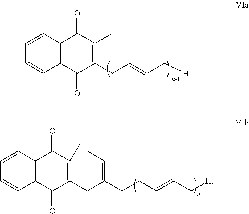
C12=C(C=CC=C1)C(=O)C(C)=C(CC=C(C[H])C)C2=O.C12=C(C=CC=C1)C(=O)C(C)=C(CC(CCC=C(C[H])C)=CC)C2=O
